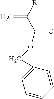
C1(COC(=O)C([R])=C)=CC=CC=C1
